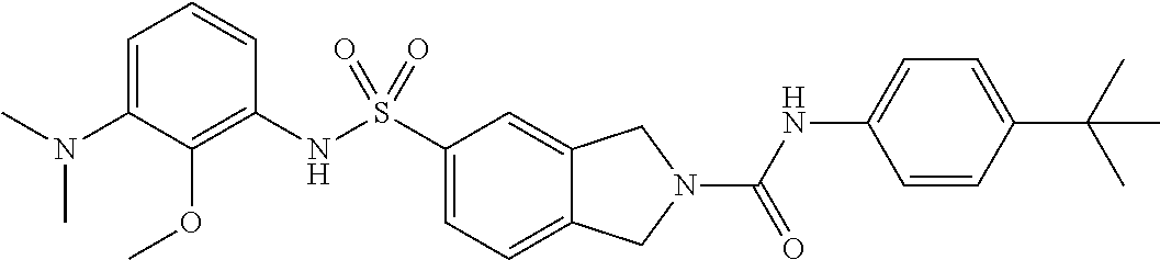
C1=C(N(C)C)C(OC)=C(NS(C2=CC=C3C(=C2)CN(C(NC2=CC=C(C(C)(C)C)C=C2)=O)C3)(=O)=O)C=C1
